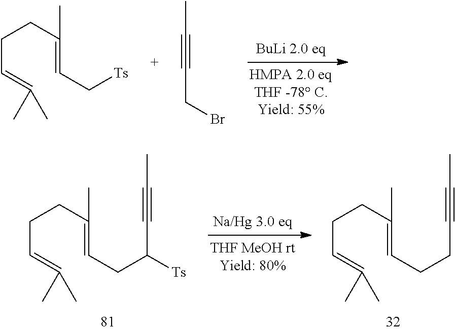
C(C=C(C)C)CC(=CC[Ts])C.C(#CCBr)C.C(C=C(C)C)CC(=CCCC#CC)C.C(C=C(C)C)CC(=CCC([Ts])C#CC)C
